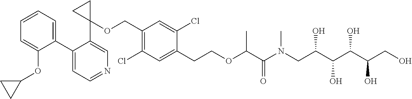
C1(C2=CC=CC=C2OC2CC2)=CC=NC=C1C1(OCC2=C(Cl)C=C(CCOC(C(N(CC(C(O)C(O)C(CO)O)O)C)=O)C)C(Cl)=C2)CC1
